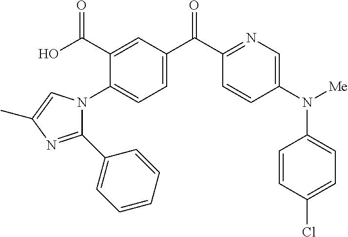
C1(C(O)=O)=CC(C(C2=NC=C(N([Me])C3=CC=C(Cl)C=C3)C=C2)=O)=CC=C1N1C(C2=CC=CC=C2)=NC(C)=C1
